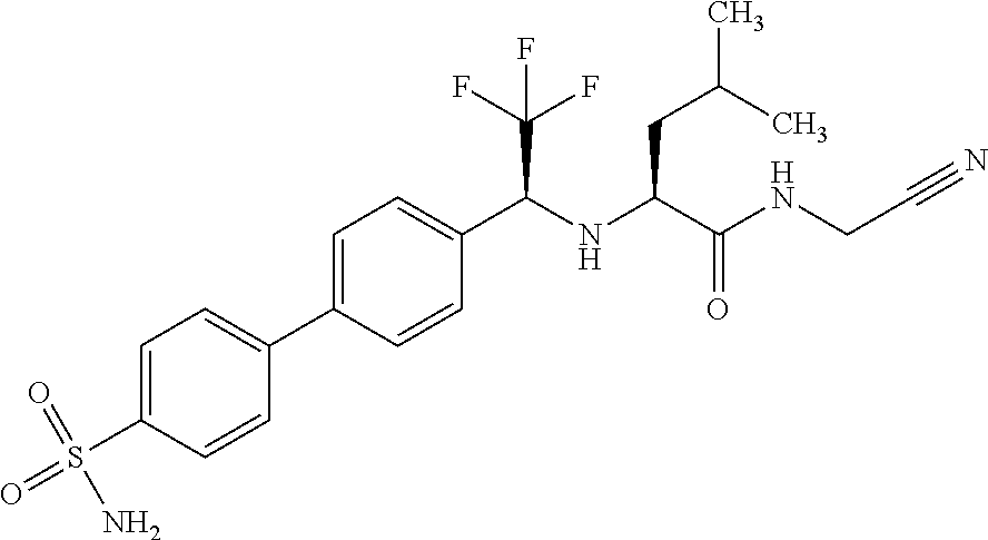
C1=C(C2=CC=C(S(=O)(=O)N)C=C2)C=CC(C(NC(C(NCC#N)=O)CC(C)C)C(F)(F)F)=C1
